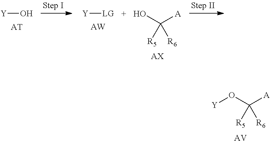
[Y]O.[AT].OC([A])([R5])[R6].[AX].[Y][LG].[AW].O(C([A])([R5])[R6])[Y].[AV]
